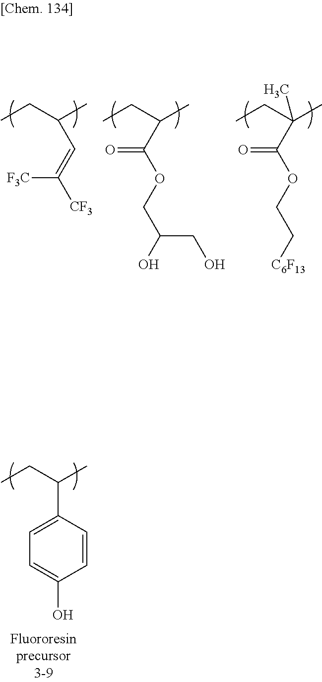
CCC(C)C=C([CF3])[F3C].CCC(C)C(=O)OCC(O)CO.CCC(C)(C(=O)OCC[C6F13])C.CCC(C)C1=CC=C(O)C=C1
